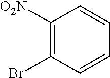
C1([O2N])=C(Br)C=CC=C1
